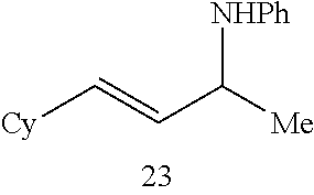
[Cy]C=CC([Me])[NHPh]
